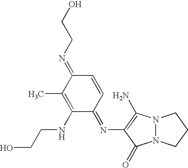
N12N(C(=O)C(N=C3C=CC(=NCCO)C(C)=C3NCCO)=C1N)CCC2
